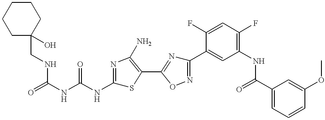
O=C(NC(NC1=NC(N)=C(C2=NC(C3=CC(NC(C4=CC=CC(OC)=C4)=O)=C(F)C=C3F)=NO2)S1)=O)NCC1(O)CCCCC1
